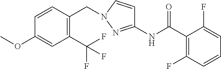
C1(C(F)(F)F)=C(CN2C=CC(NC(C3=C(F)C=CC=C3F)=O)=N2)C=CC(OC)=C1
